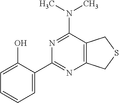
C12=C(C(N(C)C)=NC(C3=CC=CC=C3O)=N1)CSC2
